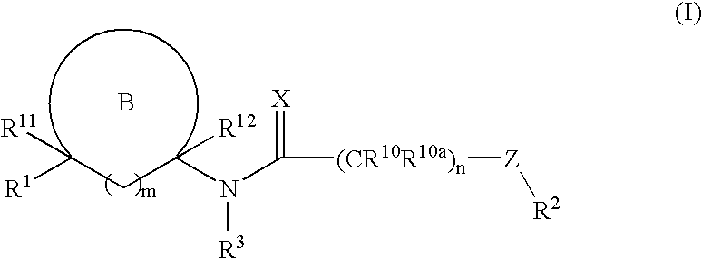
[R11]C([R1])CC([R12])N([R3])C(=[X])[(CR10R10a)n][Z][R2].B
